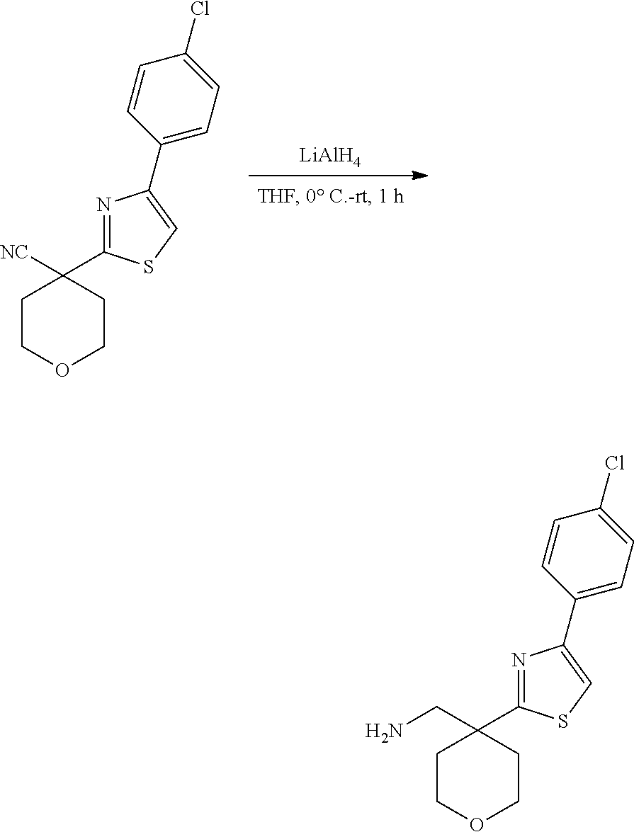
[LiAlH4].C1(C2([NC])CCOCC2)=NC(C2=CC=C(Cl)C=C2)=CS1.C1(C2(CN)CCOCC2)=NC(C2=CC=C(Cl)C=C2)=CS1
